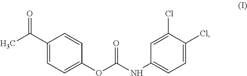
C1(C(C)=O)=CC=C(OC(NC2=CC=C(Cl)C(Cl)=C2)=O)C=C1
